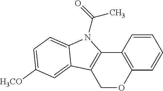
C12=C(C=CC=C1)OCC1=C2N(C(=O)C)C2=CC=C([H3CO])C=C12
